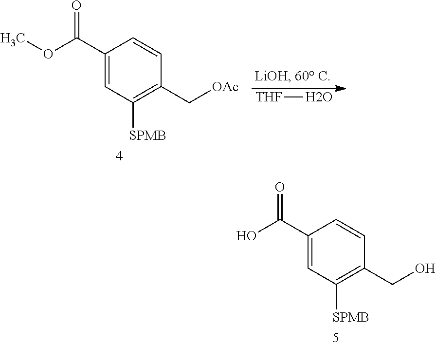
C1(C(OC)=O)=CC([SPMB])=C(C[OAc])C=C1.[THF]O.C1(C(O)=O)=CC([SPMB])=C(CO)C=C1
